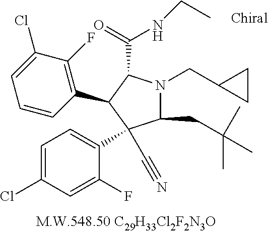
C1(CC(C)(C)C)N(CC2CC2)C(C(=O)NCC)C(C2=C(F)C(Cl)=CC=C2)C1(C1=CC=C(Cl)C=C1F)C#N
